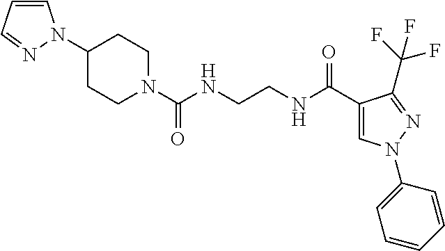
C1(N2C=CC=N2)CCN(C(NCCNC(C2=CN(C3=CC=CC=C3)N=C2C(F)(F)F)=O)=O)CC1
